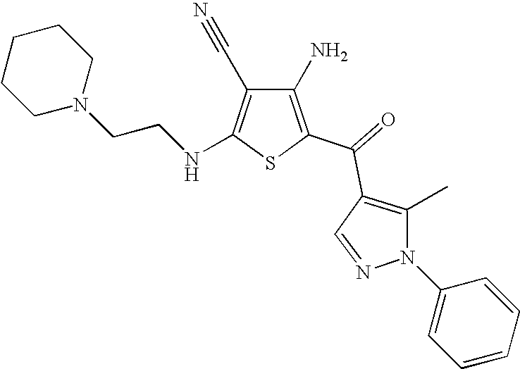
C1(N)=C(C(=O)C2=C(C)N(C3=CC=CC=C3)N=C2)SC(NCCN2CCCCC2)=C1C#N
